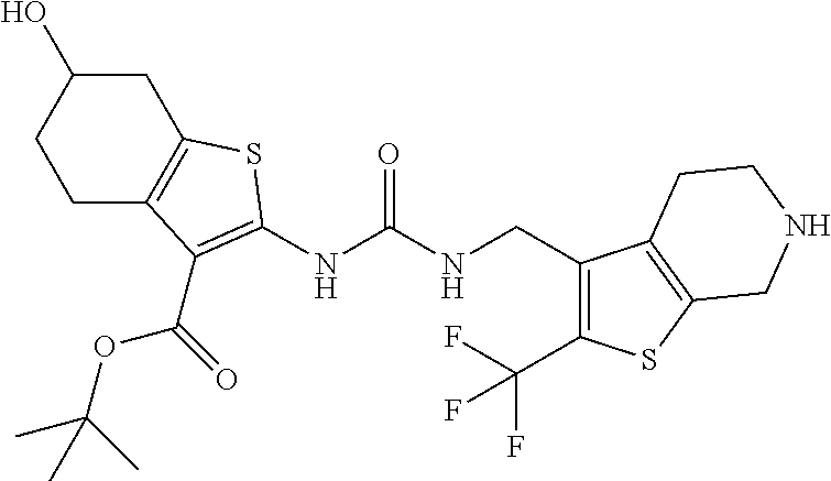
C1(O)CC2=C(CC1)C(C(OC(C)(C)C)=O)=C(NC(NCC1=C(C(F)(F)F)SC3=C1CCNC3)=O)S2
